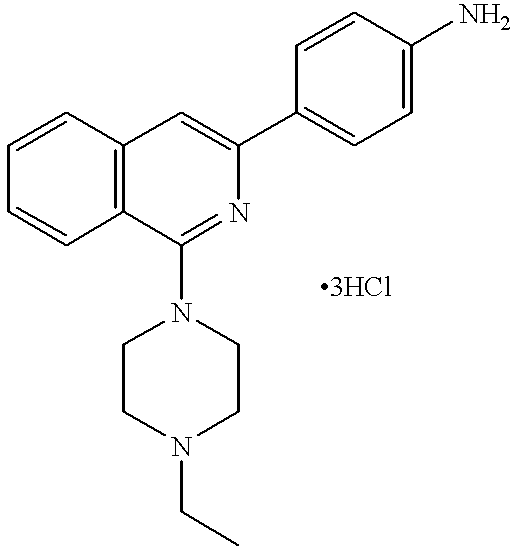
C1=CC2=C(C=C1)C=C(C1=CC=C(N)C=C1)N=C2N1CCN(CC)CC1
